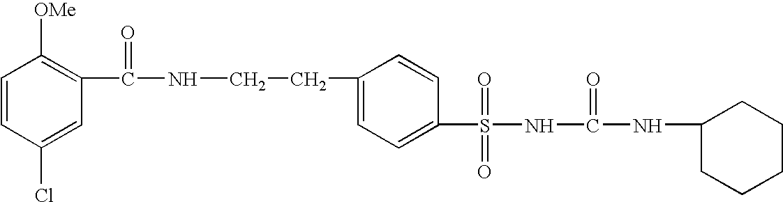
C1=CC(Cl)=CC(C(NCCC2=CC=C(S(NC(NC3CCCCC3)=O)(=O)=O)C=C2)=O)=C1[OMe]
